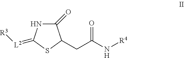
C1(=O)NC(=[L2][R3])SC1CC(N[R4])=O
